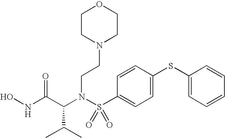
C(N(S(C1=CC=C(SC2=CC=CC=C2)C=C1)(=O)=O)CCN1CCOCC1)(C(NO)=O)C(C)C
